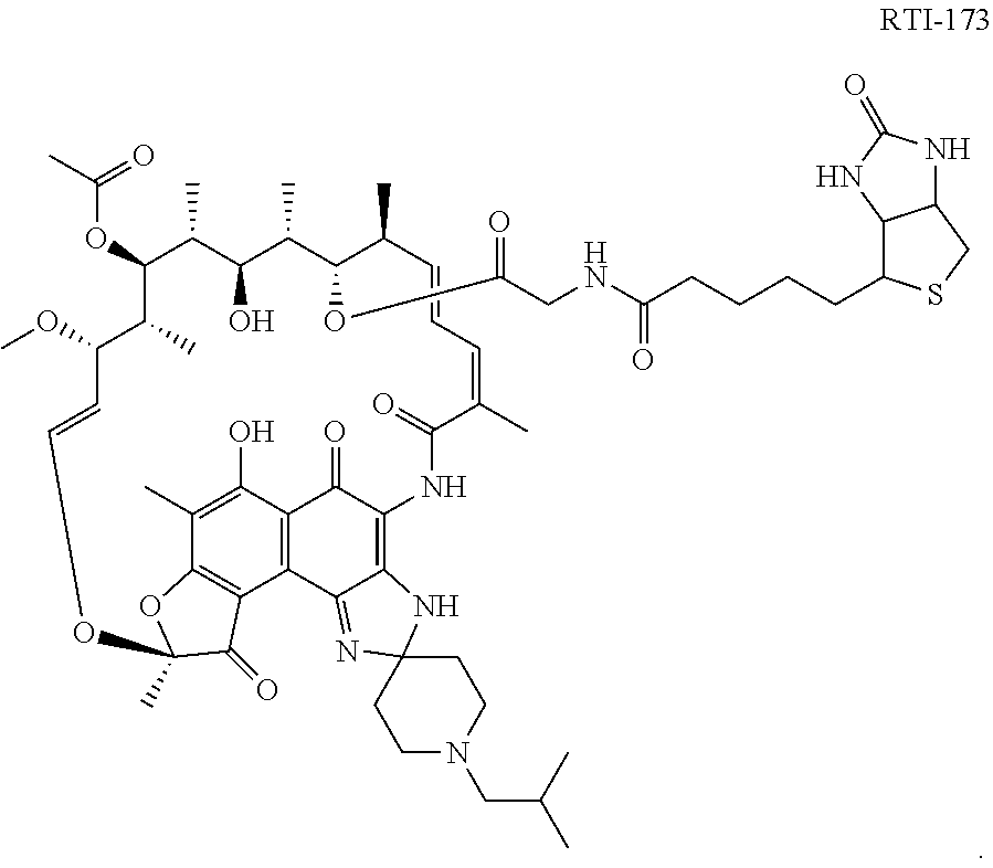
C1(OC(C)=O)C(C)C(O)C(C)C(OC(CNC(CCCCC2C3C(CS2)NC(=O)N3)=O)=O)C(C)C=CC=C(C)C(=O)NC2=C3C(=NC4(N3)CCN(CC(C)C)CC4)C3=C(C2=O)C(O)=C(C)C2=C3C(=O)C(C)(O2)OC=CC(OC)C1C
